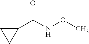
O=C(NOC)C1CC1
